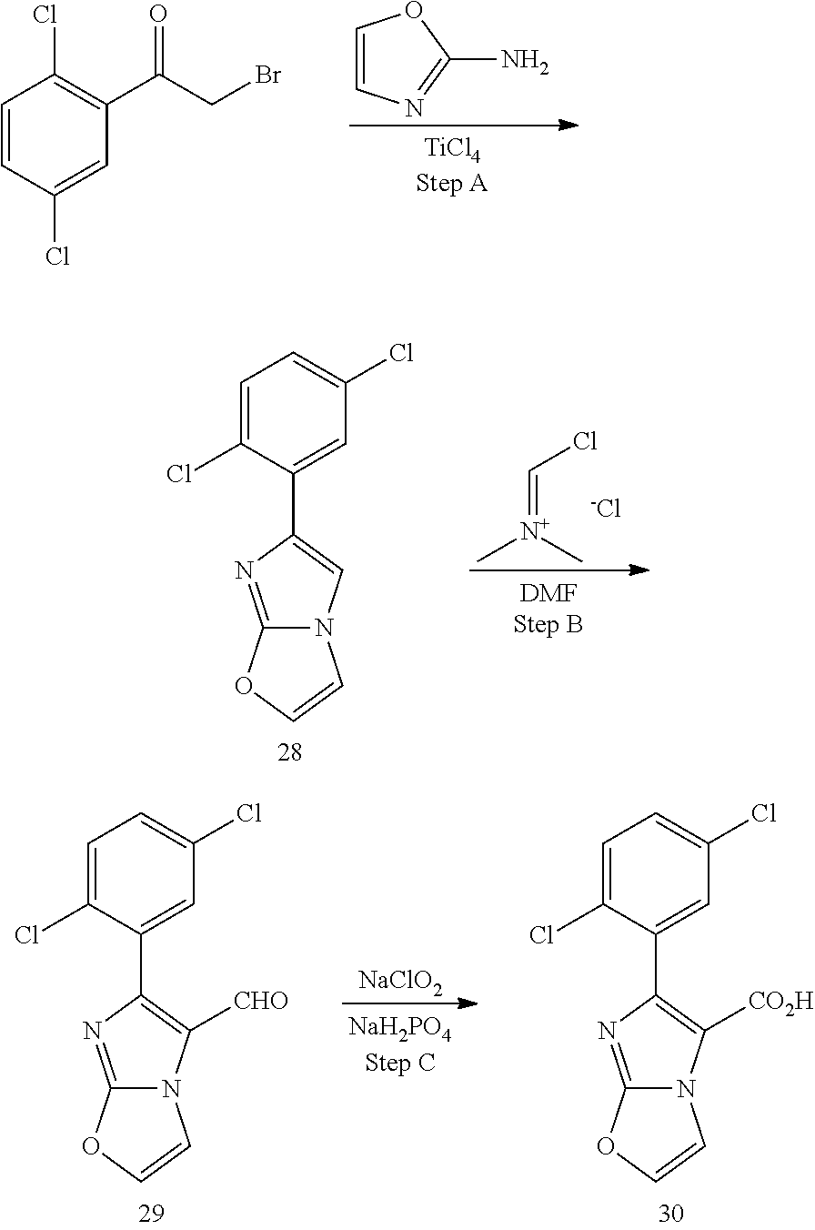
C1=CN=C(N)O1.C1=CC(Cl)=CC(C(CBr)=O)=C1Cl.C1=C(Cl)C(C2=CN3C(=N2)OC=C3)=CC(Cl)=C1.C(=[N+](C)C)Cl.[-Cl].C1=C(Cl)C(C2=C([CHO])N3C(=N2)OC=C3)=CC(Cl)=C1.[NaClO2].C1=C(Cl)C(C2=C([CO2H])N3C(=N2)OC=C3)=CC(Cl)=C1
